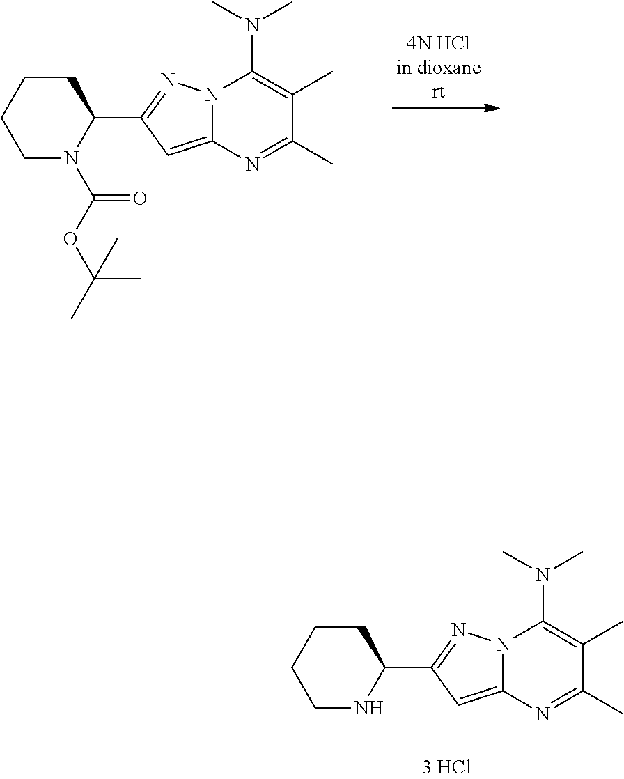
C1N(C(OC(C)(C)C)=O)C(C2=NN3C(=C2)N=C(C)C(C)=C3N(C)C)CCC1.C1NC(C2=NN3C(=C2)N=C(C)C(C)=C3N(C)C)CCC1
